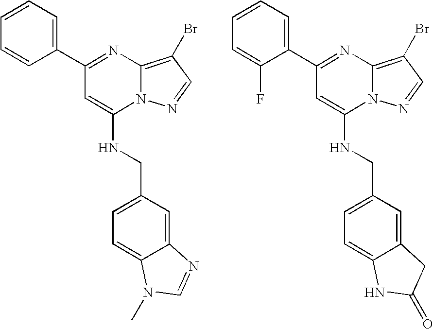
C1(C2=CC=CC=C2)=NC2=C(Br)C=NN2C(NCC2=CC=C3C(=C2)N=CN3C)=C1.C1(C2=CC=CC=C2F)=NC2=C(Br)C=NN2C(NCC2=CC=C3C(=C2)CC(=O)N3)=C1
